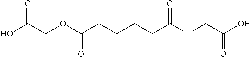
OC(COC(CCCCC(OCC(O)=O)=O)=O)=O
